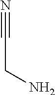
C(CN)#N
